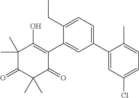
C1(C)(C)C(=O)C(C)(C)C(=O)C(C2=CC(C3=CC(Cl)=CC=C3C)=CC=C2CC)=C1O
